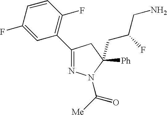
C1(C2=C(F)C=CC(F)=C2)=NN(C([Me])=O)C([Ph])(CC(CN)F)C1
